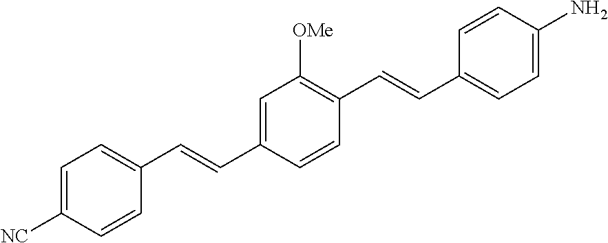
C1(C=CC2=CC=C(N)C=C2)=C([OMe])C=C(C=CC2=CC=C([NC])C=C2)C=C1
